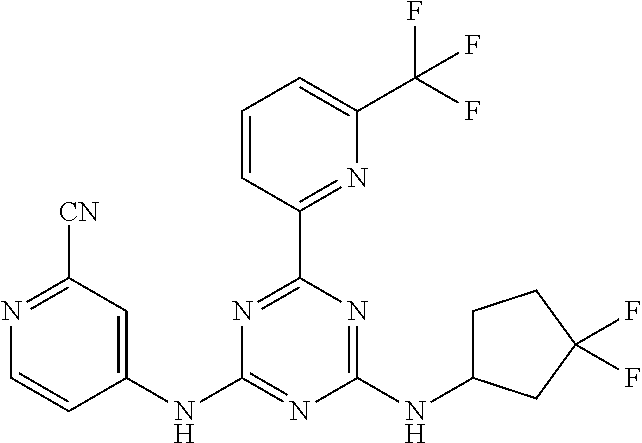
N1=C([CN])C=C(NC2=NC(NC3CCC(F)(F)C3)=NC(C3=NC(C(F)(F)F)=CC=C3)=N2)C=C1
